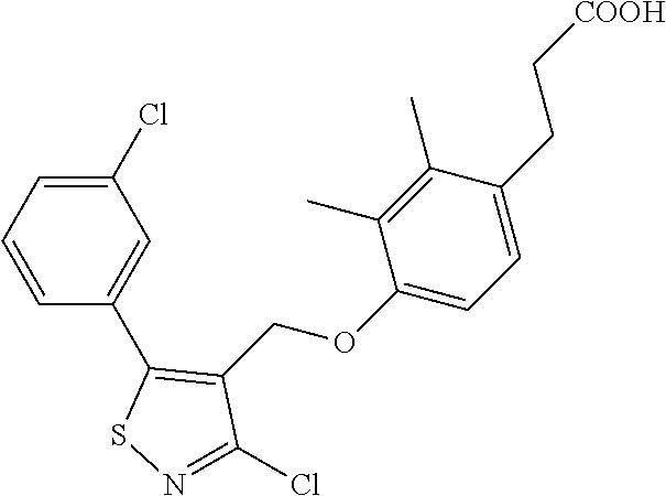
C1(Cl)=CC=CC(C2=C(COC3=CC=C(CC[COOH])C(C)=C3C)C(Cl)=NS2)=C1
